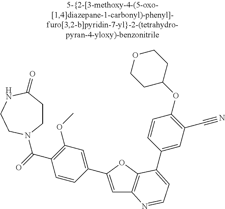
C1=C(C2=CC(OC)=C(C(=O)N3CCC(=O)NCC3)C=C2)OC2=C1N=CC=C2C1=CC(C#N)=C(OC2CCOCC2)C=C1
